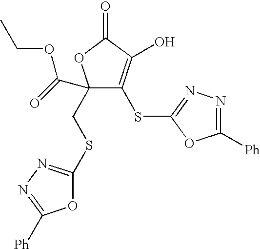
C1(CSC2=NN=C([Ph])O2)(C(=O)OCC)C(SC2=NN=C([Ph])O2)=C(O)C(=O)O1
